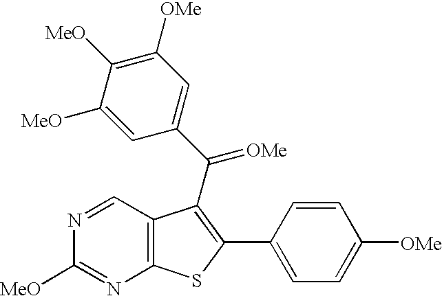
C12=C(C=NC([MeO])=N1)C(C(C1=CC([OMe])=C([MeO])C([MeO])=C1)=[OMe])=C(C1=CC=C([OMe])C=C1)S2
